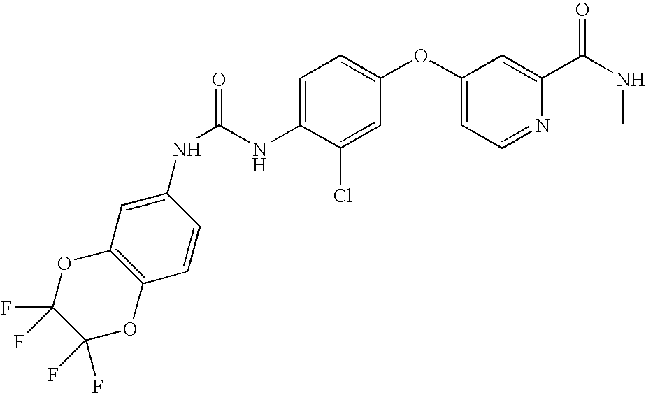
C(=O)(NC1=CC=C(OC2=CC=NC(C(NC)=O)=C2)C=C1Cl)NC1=CC2=C(OC(F)(F)C(F)(F)O2)C=C1
